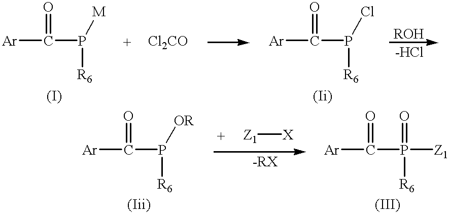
P([R6])(C(=O)[Ar])[M].P([R6])(C(=O)[Ar])Cl.P([R6])(C(=O)[Ar])[OR].[Z1][X].O=C([Ar])P([R6])(=O)[Z1]
